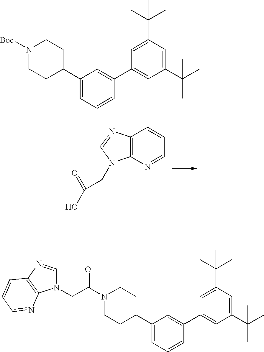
C1(C(C)(C)C)=CC(C(C)(C)C)=CC(C2=CC(C3CCN([Boc])CC3)=CC=C2)=C1.C12=C(N=CC=C1)N(CC(O)=O)C=N2.C1(C(C)(C)C)=CC(C(C)(C)C)=CC(C2=CC(C3CCN(C(CN4C=NC5=C4N=CC=C5)=O)CC3)=CC=C2)=C1
